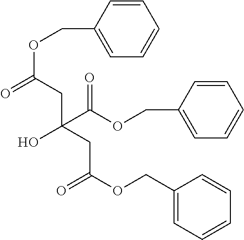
C1=C(COC(CC(O)(C(=O)OCC2=CC=CC=C2)CC(=O)OCC2=CC=CC=C2)=O)C=CC=C1
